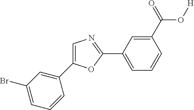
C1=C(C2=CC(Br)=CC=C2)OC(C2=CC=CC(C(=O)O[H])=C2)=N1
